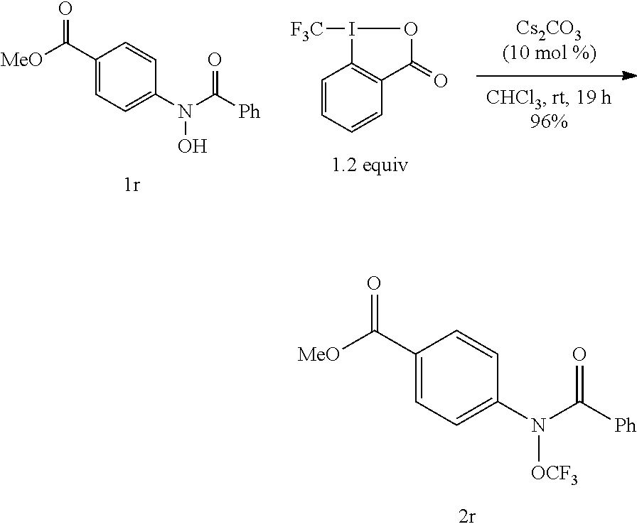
C1=CC=CC2=C1I([F3C])OC2=O.N(C([Ph])=O)(O)C1=CC=C(C([MeO])=O)C=C1.N(C([Ph])=O)([OCF3])C1=CC=C(C([MeO])=O)C=C1
